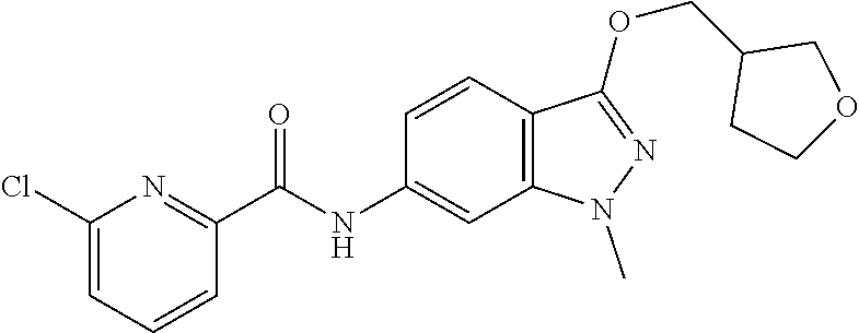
C(NC1=CC2=C(C=C1)C(OCC1CCOC1)=NN2C)(C1=NC(Cl)=CC=C1)=O
